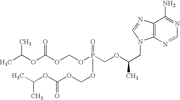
CC(OC(OCOP(COC(CN1C2=C(N=C1)C(N)=NC=N2)C)(=O)OCOC(OC(C)C)=O)=O)C
